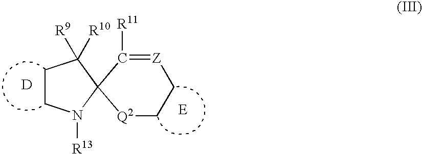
C1CN([R13])C2(C1([R10])[R9])[Q2]CC[Z]=C2[R11].[D].[E]
